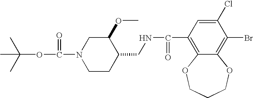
CC(OC(=O)N1CCC(CNC(C2=C3C(=C(Br)C(Cl)=C2)OCCCO3)=O)C(OC)C1)(C)C
